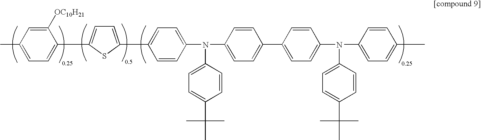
C1=C(C2=CC=C(N(C3=CC=C(C4=CC=C(N(C5=CC=C(C)C=C5)C5=CC=C(C(C)(C)C)C=C5)C=C4)C=C3)C3=CC=C(C(C)(C)C)C=C3)C=C2)SC(C2=CC=C(C)C=C2[OC10H21])=C1
